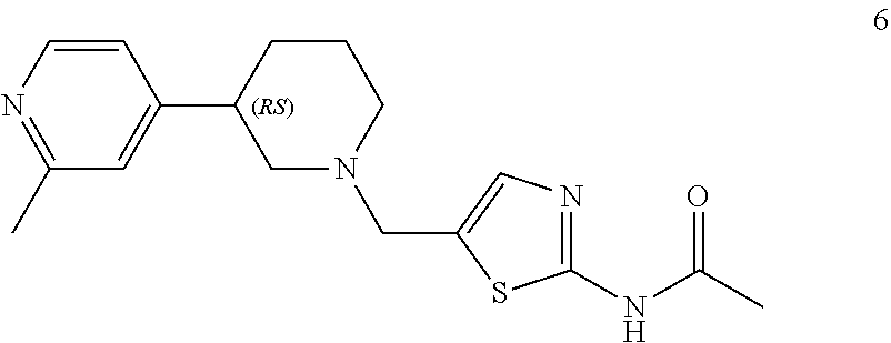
C1(C2CN(CC3=CN=C(NC(=O)C)S3)CCC2)=CC(C)=NC=C1
